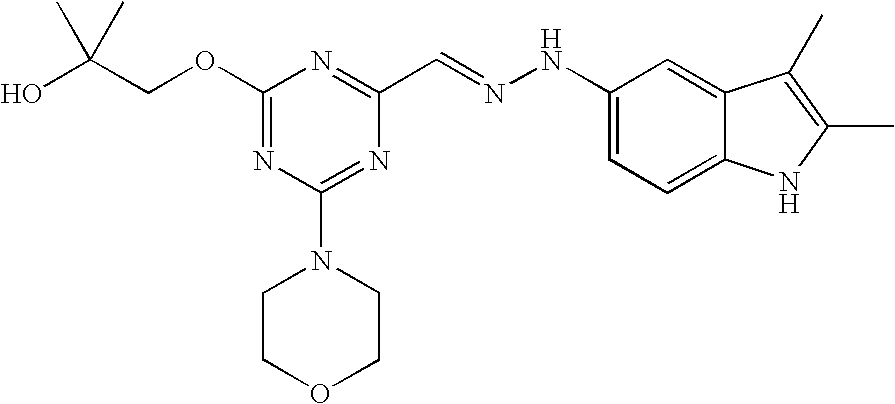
C(COC1=NC(N2CCOCC2)=NC(C=NNC2=CC=C3C(=C2)C(C)=C(C)N3)=N1)(O)(C)C
